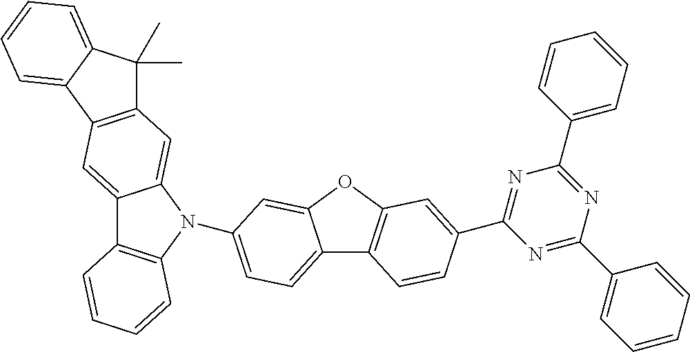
C12=CC=C(N3C4=C(C5=CC6=C(C=C53)C(C)(C)C3=CC=CC=C63)C=CC=C4)C=C1OC1=C2C=CC(C2=NC(C3=CC=CC=C3)=NC(C3=CC=CC=C3)=N2)=C1
